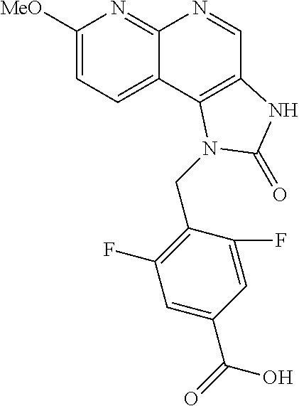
C1([MeO])=CC=C2C(=N1)N=CC1=C2N(CC2=C(F)C=C(C(=O)O)C=C2F)C(=O)N1
